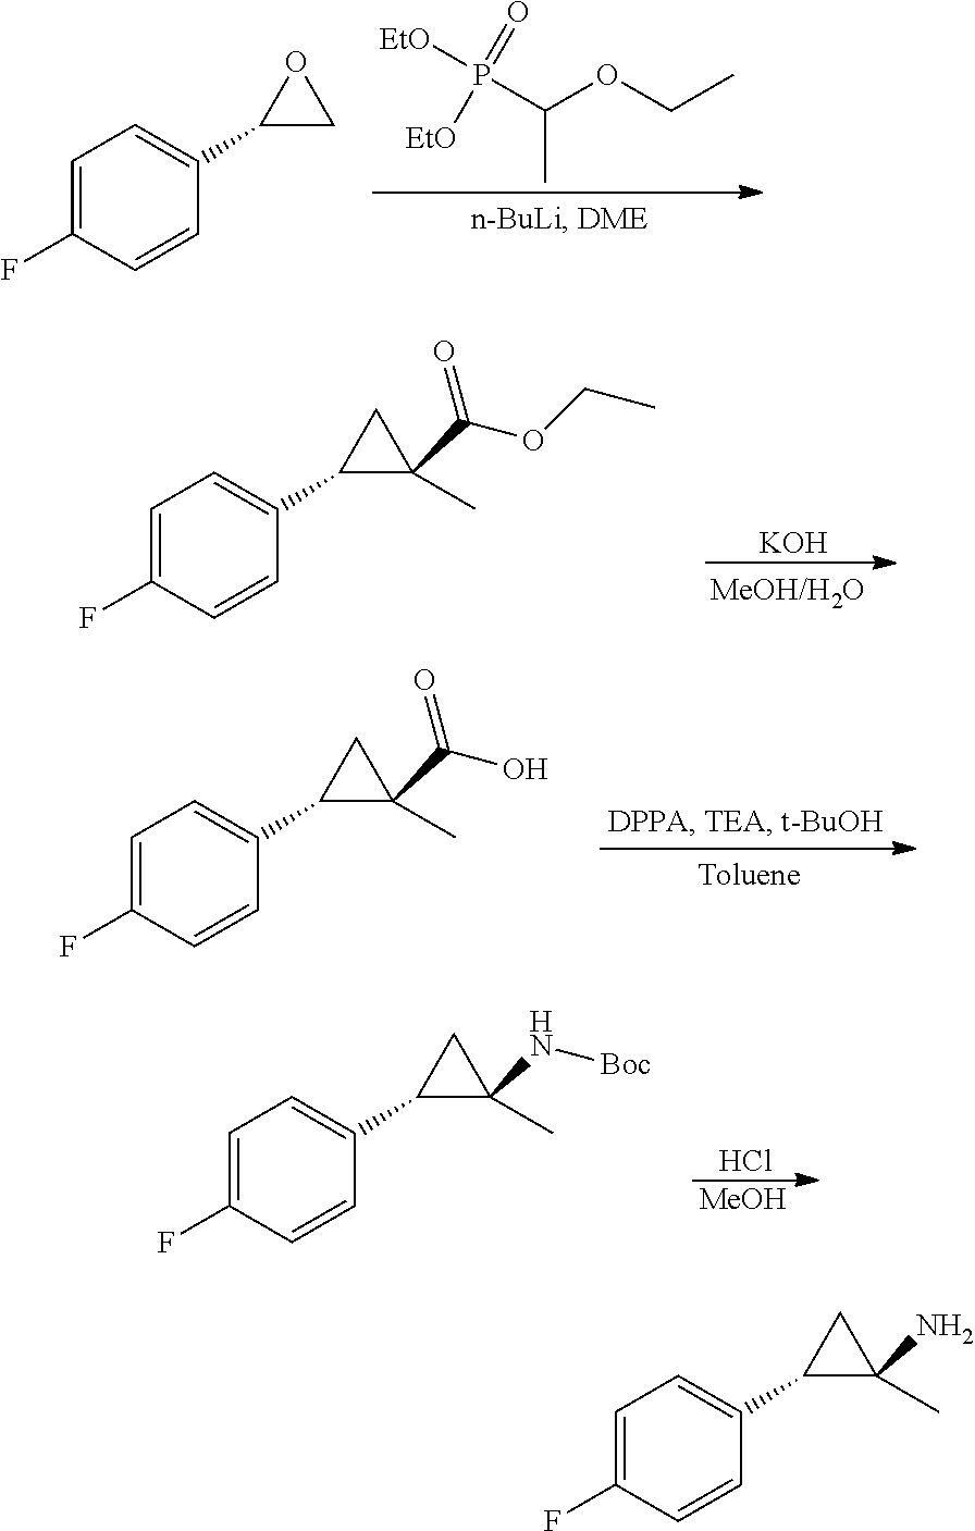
C1=C(F)C=CC(C2CO2)=C1.C(OCC)(P([EtO])(=O)[EtO])C.C1=C(F)C=CC(C2C(C)(C(OCC)=O)C2)=C1.[KOH].C1=C(F)C=CC(C2C(C)(C(O)=O)C2)=C1.C1=C(F)C=CC(C2C(C)(N[Boc])C2)=C1.Cl.[MeOH].C1=C(F)C=CC(C2C(C)(N)C2)=C1
